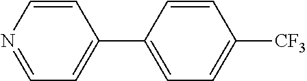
C1(C2=CC=C([CF3])C=C2)=CC=NC=C1
